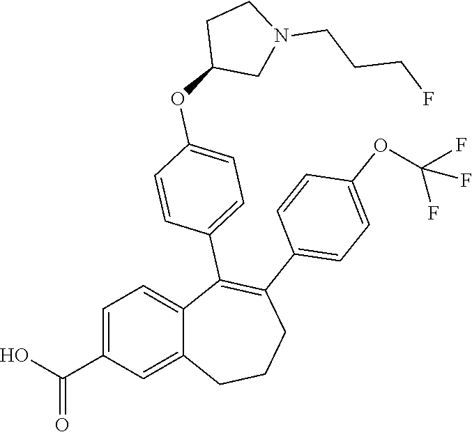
C1=C(C(O)=O)C=C2C(=C1)C(C1=CC=C(OC3CN(CCCF)CC3)C=C1)=C(C1=CC=C(OC(F)(F)F)C=C1)CCC2
